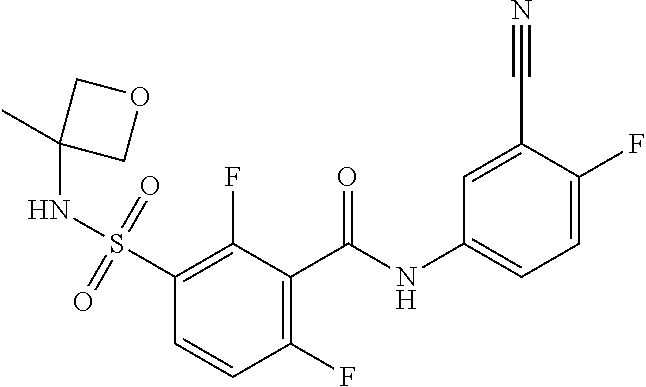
C1(C(NC2=CC=C(F)C(C#N)=C2)=O)=C(F)C=CC(S(=O)(=O)NC2(C)COC2)=C1F
